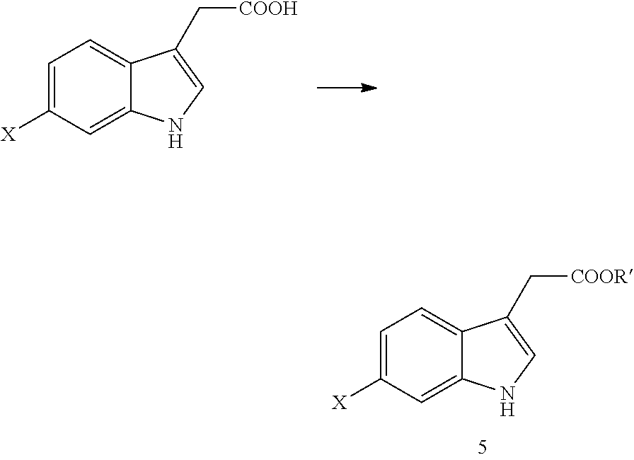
C1=C([X])C=C2C(=C1)C(C[COOR])=CN2.C1=C([X])C=C2C(=C1)C(C[COOH])=CN2
